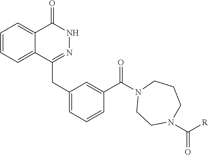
C1=CC=C2C(=C1)C(=O)NN=C2CC1=CC=CC(C(N2CCN(C(=O)[R])CCC2)=O)=C1
